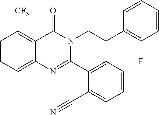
C1=CC=C2C(=C1[CF3])C(=O)N(CCC1=C(F)C=CC=C1)C(C1=CC=CC=C1C#N)=N2
